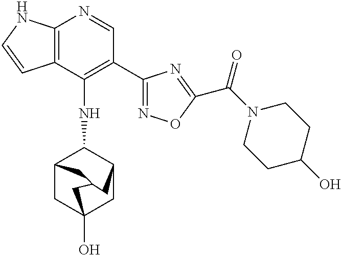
C12=C(C(NC3C4CC5(O)CC3CC(C4)C5)=C(C3=NOC(C(N4CCC(O)CC4)=O)=N3)C=N1)C=CN2
